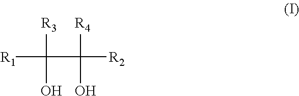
[R1]C([R3])(O)C([R4])(O)[R2]
